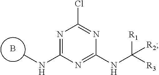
N1=C(NC)N=C(NC([R3])([R1])[R2])N=C1Cl.B
